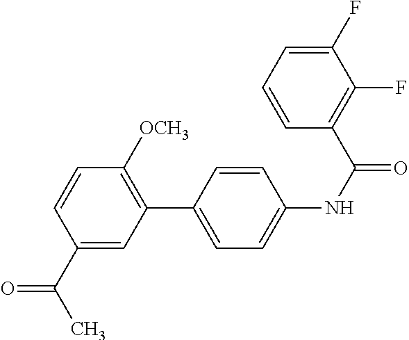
C1(C(C)=O)=CC(C2=CC=C(NC(=O)C3=C(F)C(F)=CC=C3)C=C2)=C([OCH3])C=C1
